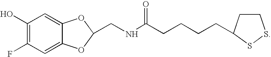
C1(O)=C(F)C=C2C(=C1)OC(CNC(CCCCC1CCSS1)=O)O2
